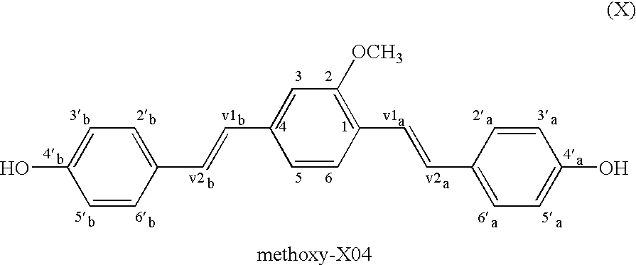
OC1=CC=C(C=CC2=CC([OCH3])=C(C=CC3=CC=C(O)C=C3)C=C2)C=C1
